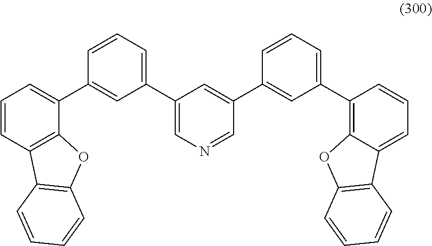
C1=CC2=C(C(C3=CC(C4=CN=CC(C5=CC(C6=C7C(=CC=C6)C6=C(O7)C=CC=C6)=CC=C5)=C4)=CC=C3)=C1)OC1=C2C=CC=C1
